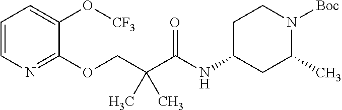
C1=CN=C(OCC(C(=O)NC2CCN([Boc])C(C)C2)(C)C)C(O[CF3])=C1
